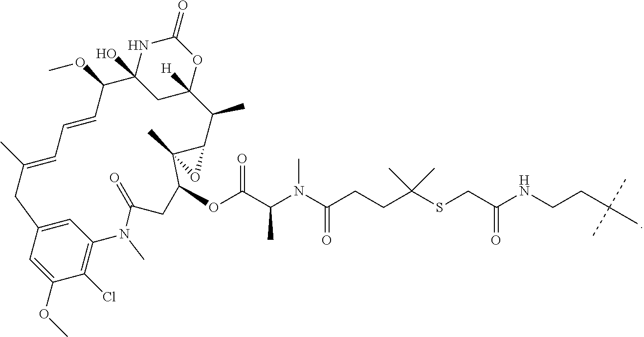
O(C(C(N(C(CCC(SCC(NCCC(C)(C)C)=O)(C)C)=O)C)C)=O)C1CC(=O)N(C)C2=C(Cl)C(OC)=CC(=C2)CC(C)=CC=CC(OC)C2(O)CC([H])(OC(=O)N2)C(C)C2C1(C)O2
